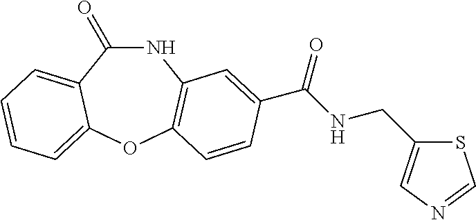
N1C(=O)C2=CC=CC=C2OC2=C1C=C(C(=O)NCC1=CN=CS1)C=C2
